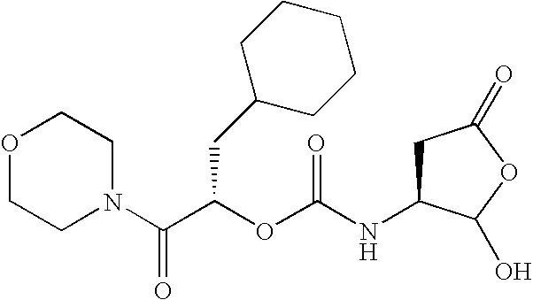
O1CCN(C(C(OC(NC2CC(=O)OC2O)=O)CC2CCCCC2)=O)CC1
